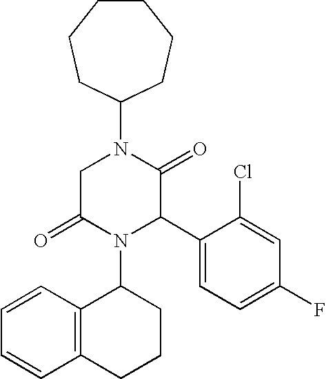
C1(N2CC(=O)N(C3C4=C(CCC3)C=CC=C4)C(C3=CC=C(F)C=C3Cl)C2=O)CCCCCC1
